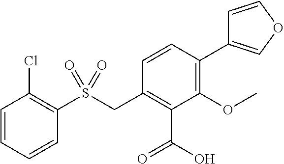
C1=CC=CC(S(CC2=C(C(O)=O)C(OC)=C(C3=COC=C3)C=C2)(=O)=O)=C1Cl
